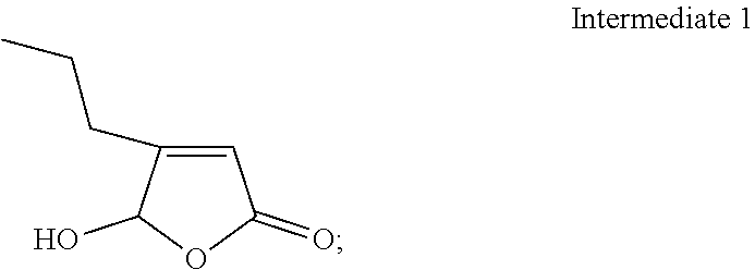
C1=C(CCC)C(O)OC1=O
